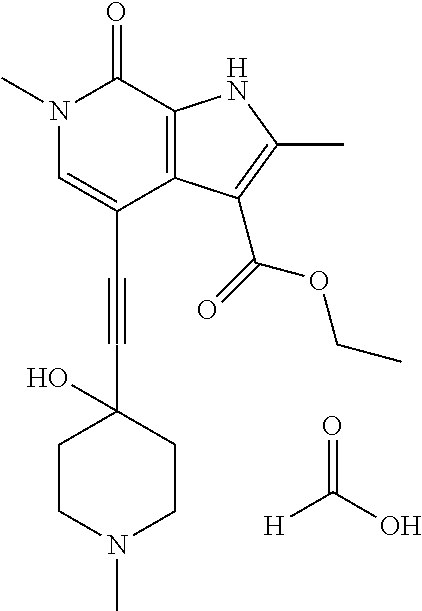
C(C1=CN(C)C(=O)C2=C1C(C(=O)OCC)=C(C)N2)#CC1(O)CCN(C)CC1.O=C(O)[H]
